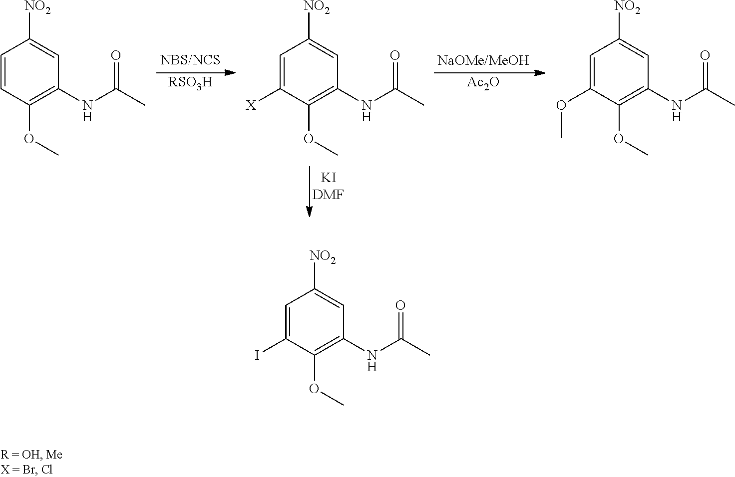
C1=CC(OC)=C(NC(C)=O)C=C1[NO2].[RSO3H].C1=C([X])C(OC)=C(NC(C)=O)C=C1[NO2].C1=C(OC)C(OC)=C(NC(C)=O)C=C1[NO2].[Ac2O].C1=C(I)C(OC)=C(NC(C)=O)C=C1[NO2]
